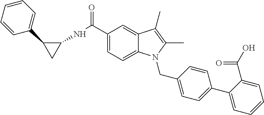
N(C(C1=CC=C2C(=C1)C(C)=C(C)N2CC1=CC=C(C2=CC=CC=C2C(O)=O)C=C1)=O)C1C(C2=CC=CC=C2)C1
